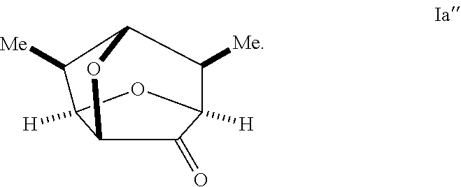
O1C2C(=O)C3([H])OC2([H])C([Me])C1C3[Me]
